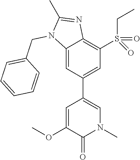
C12=CC(C3=CN(C)C(=O)C(OC)=C3)=CC(S(=O)(CC)=O)=C1N=C(C)N2CC1=CC=CC=C1
